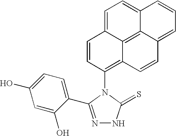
C1(C2=NNC(=S)N2C2=C3C4=C5C(=CC=CC5=CC=C4C=C2)C=C3)=CC=C(O)C=C1O
